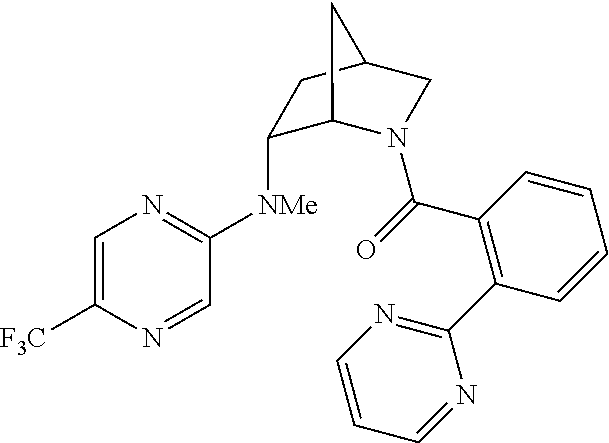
C1([NMe]C2=NC=C([F3C])N=C2)C2N(C(=O)C3=C(C4=NC=CC=N4)C=CC=C3)CC(C1)C2
